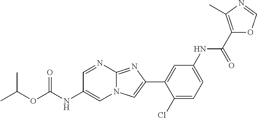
C1=NC2=NC(C3=CC(NC(C4=C(C)N=CO4)=O)=CC=C3Cl)=CN2C=C1NC(OC(C)C)=O
